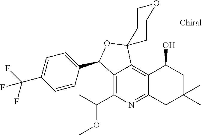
C1=C(C(F)(F)F)C=CC(C2C3=C(C(C)OC)N=C4C(=C3C3(O2)CCOCC3)C(O)CC(C)(C)C4)=C1
